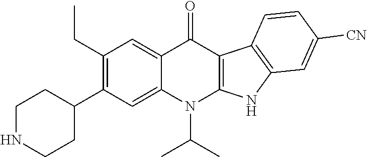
C1NCCC(C2=C(CC)C=C3C(=C2)N(C(C)C)C2=C(C3=O)C3=C(N2)C=C([CN])C=C3)C1
